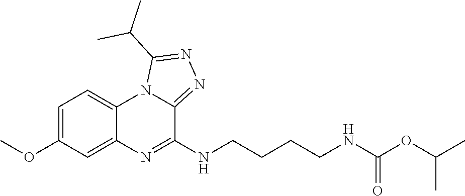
C1=C(OC)C=C2C(=C1)N1C(=NN=C1C(C)C)C(NCCCCNC(OC(C)C)=O)=N2
